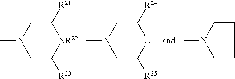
C1C([R23])[NR22]C([R21])CN1C.C1C([R25])OC([R24])CN1C.C1CCCN1C
